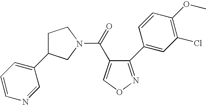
C1=CC=C(C2CCN(C(=O)C3=CON=C3C3=CC(Cl)=C(OC)C=C3)C2)C=N1
